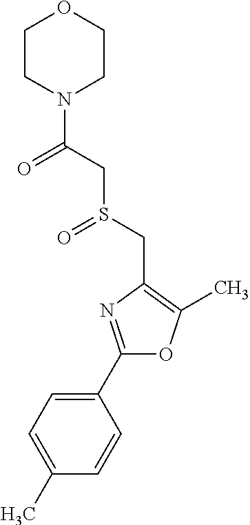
C1(C2=NC(CS(=O)CC(=O)N3CCOCC3)=C(C)O2)=CC=C(C)C=C1
